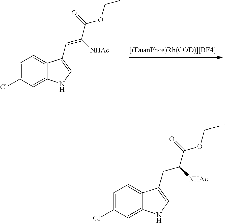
C1=C(Cl)C=C2C(=C1)C(C=C([NHAc])C(OCC)=O)=CN2.C1=C(Cl)C=C2C(=C1)C(CC([NHAc])C(OCC)=O)=CN2
